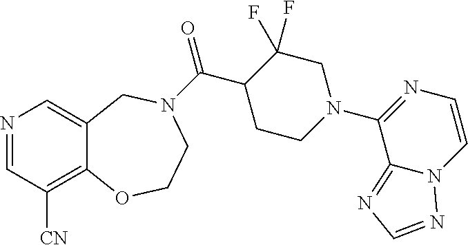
N1=CC([CN])=C2C(=C1)CN(C(C1CCN(C3=NC=CN4C3=NC=N4)CC1(F)F)=O)CCO2
